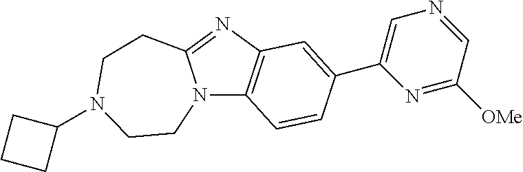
N12C3=C(N=C1CCN(C1CCC1)CC2)C=C(C1=CN=CC([OMe])=N1)C=C3
